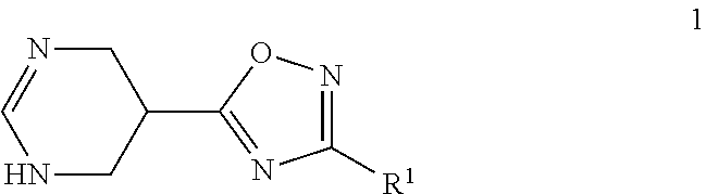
C1N=CNCC1C1=NC([R1])=NO1
